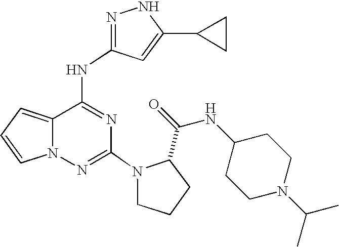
N1=C(NC2=NC(N3CCCC3C(=O)NC3CCN(C(C)C)CC3)=NN3C2=CC=C3)C=C(C2CC2)N1
